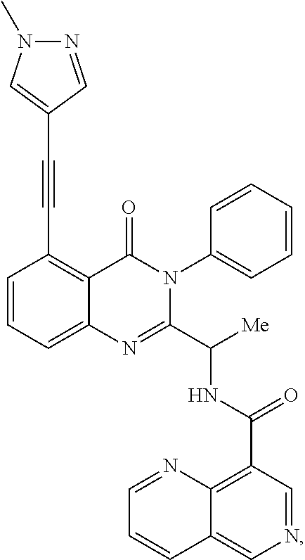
C12=CC=CC(C#CC3=CN(C)N=C3)=C1C(=O)N(C1=CC=CC=C1)C(C([Me])NC(C1=C3C(=CN=C1)C=CC=N3)=O)=N2
